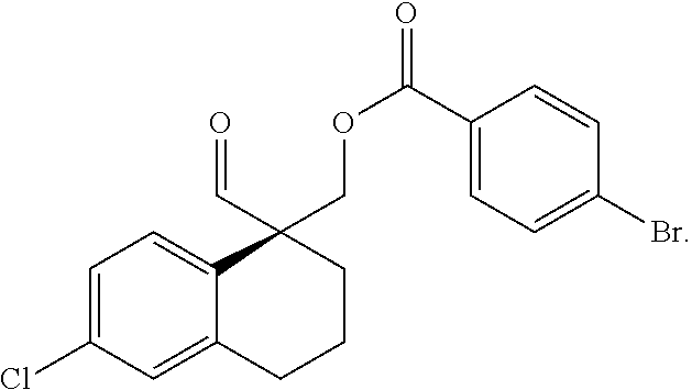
C1=C(Cl)C=C2C(=C1)C(C=O)(COC(C1=CC=C(Br)C=C1)=O)CCC2
